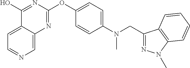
C1=C2C(=CN=C1)N=C(OC1=CC=C(N(CC3=NN(C)C4=C3C=CC=C4)C)C=C1)N=C2O
